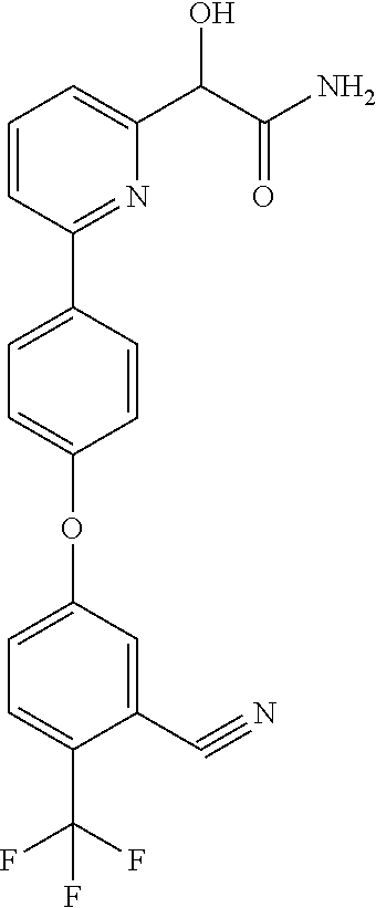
C1=CC(C2=CC=C(OC3=CC=C(C(F)(F)F)C(C#N)=C3)C=C2)=NC(C(C(N)=O)O)=C1
